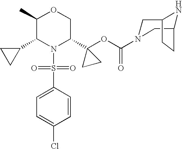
C1(C2N(S(=O)(=O)C3=CC=C(Cl)C=C3)C(C3(OC(=O)N4CC5NC(C4)CC5)CC3)COC2C)CC1
